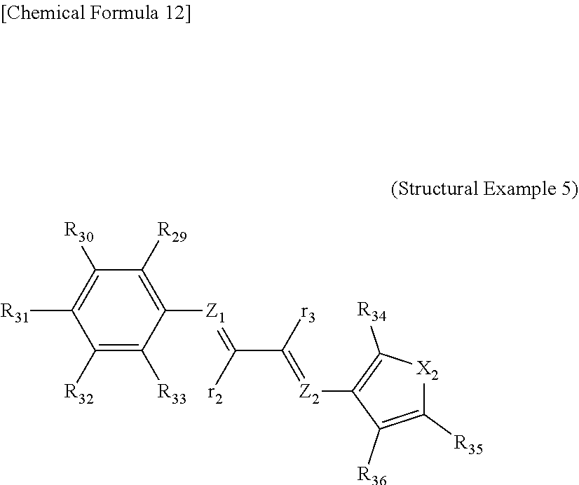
[R32]C1=C([R33])C([Z1]=C([r2])C([r3])=[Z2]C2=C([R34])[X2]C([R35])=C2[R36])=C([R29])C([R30])=C1[R31]
